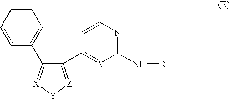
C1=CC=CC(C2=[X][Y][Z]=C2C2=[A]C(N[R])=NC=C2)=C1
